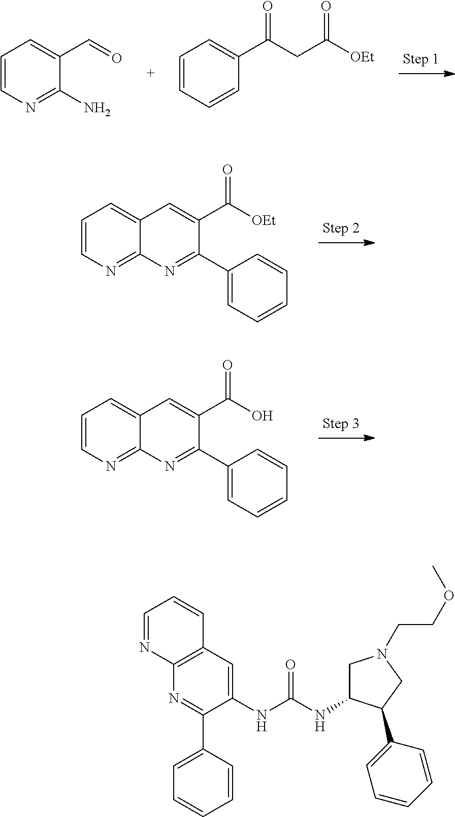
C1=CN=C(N)C(C=O)=C1.C1=CC=CC(C(CC([OEt])=O)=O)=C1.C1=CN=C2C(=C1)C=C(C([OEt])=O)C(C1=CC=CC=C1)=N2.C1=CN=C2C(=C1)C=C(C(O)=O)C(C1=CC=CC=C1)=N2.C1(NC(NC2CN(CCOC)CC2C2=CC=CC=C2)=O)=CC2=C(N=C1C1=CC=CC=C1)N=CC=C2
